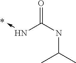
N(->C)C(=O)NC(C)C
